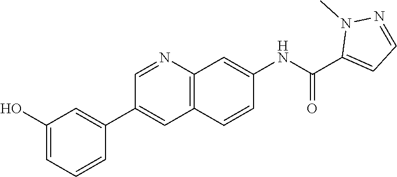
C1=NC2=C(C=C1C1=CC(O)=CC=C1)C=CC(NC(C1=CC=NN1C)=O)=C2
